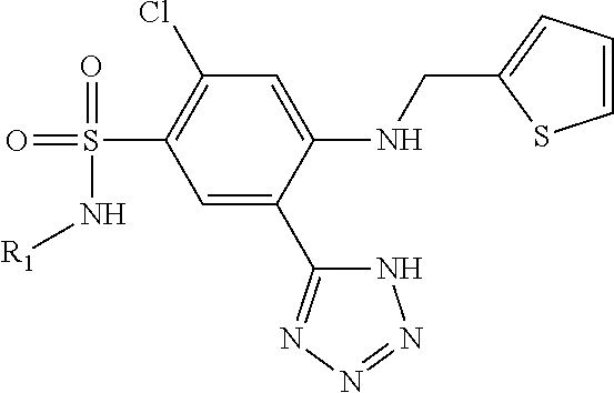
C1(NCC2=CC=CS2)=CC(Cl)=C(S(=O)(=O)N[R1])C=C1C1=NN=NN1
